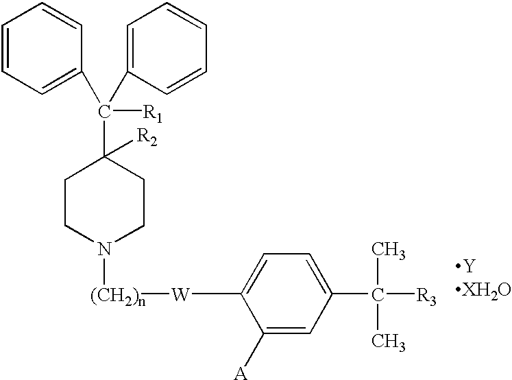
C1CN([(CH2)n][W]C2=CC=C(C(C)([R3])C)C=C2[A])CCC1(C(C1=CC=CC=C1)(C1=CC=CC=C1)[R1])[R2].[YXH2O]
